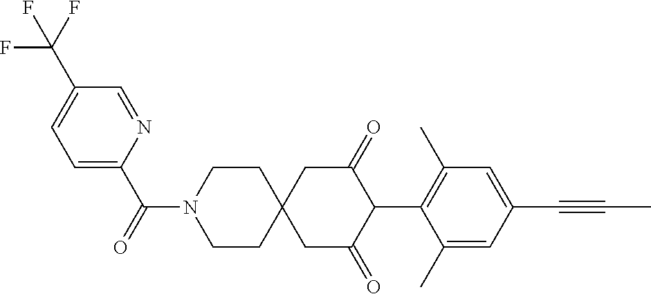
C1CN(C(=O)C2=CC=C(C(F)(F)F)C=N2)CCC12CC(=O)C(C1=C(C)C=C(C#CC)C=C1C)C(=O)C2
